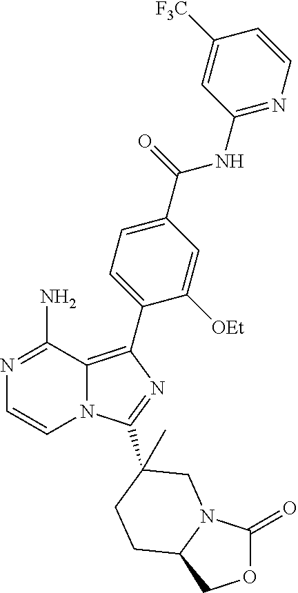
N1=C(N)C2=C(C3=CC=C(C(NC4=NC=CC([F3C])=C4)=O)C=C3[OEt])N=C(C3(C)CN4C(=O)OCC4CC3)N2C=C1
